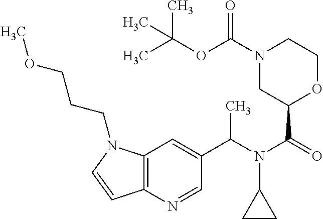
C(N(C(=O)C1OCCN(C(OC(C)(C)C)=O)C1)C1CC1)(C)C1=CC2=C(N=C1)C=CN2CCCOC
